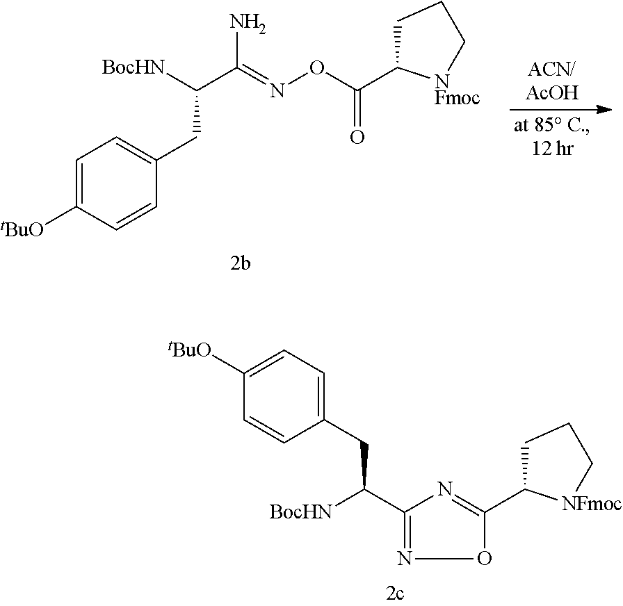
C1=C([tBuO])C=CC(CC([BocHN])C(N)=NOC(=O)C2CCC[NFmoc]2)=C1.C1=C([tBuO])C=CC(CC([BocHN])C2=NOC(C3CCC[NFmoc]3)=N2)=C1
